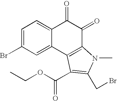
C1=C(Br)C=C2C(=C1)C(=O)C(=O)C1=C2C(C(OCC)=O)=C(CBr)N1C
